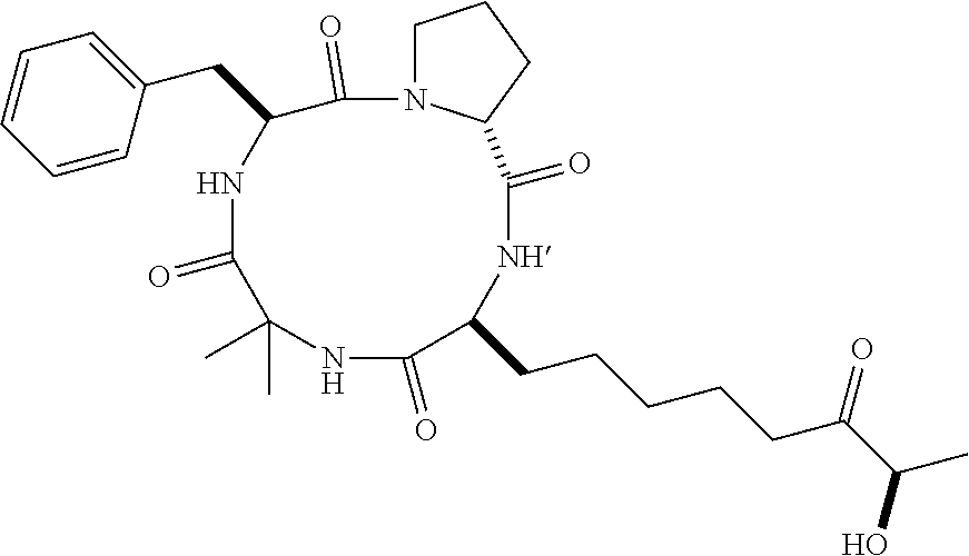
C1=CC=CC(CC2NC(=O)C(C)(C)NC(=O)C(CCCCCC(C(C)O)=O)[NH]C(=O)C3N(C2=O)CCC3)=C1
